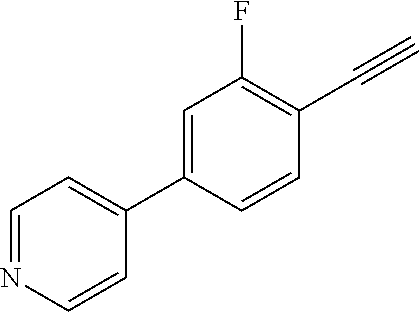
C1=C(C2=CC=NC=C2)C=CC(C#C)=C1F
